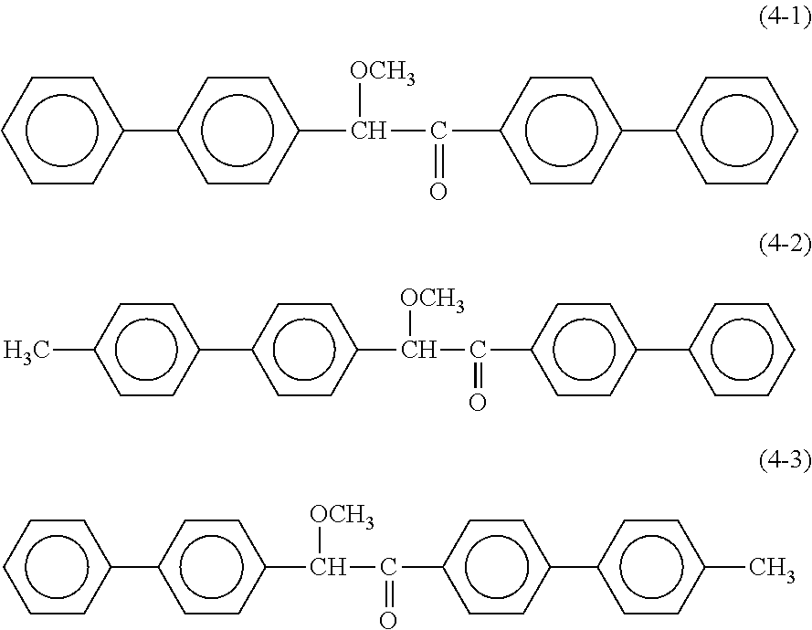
c1(C(C(c2ccc(-c3ccccc3)cc2)=O)[OCH3])ccc(-c2ccccc2)cc1.c1(C(C(c2ccc(-c3ccccc3)cc2)=O)[OCH3])ccc(-c2ccc(C)cc2)cc1.c1(C(C(c2ccc(-c3ccc(C)cc3)cc2)=O)[OCH3])ccc(-c2ccccc2)cc1
